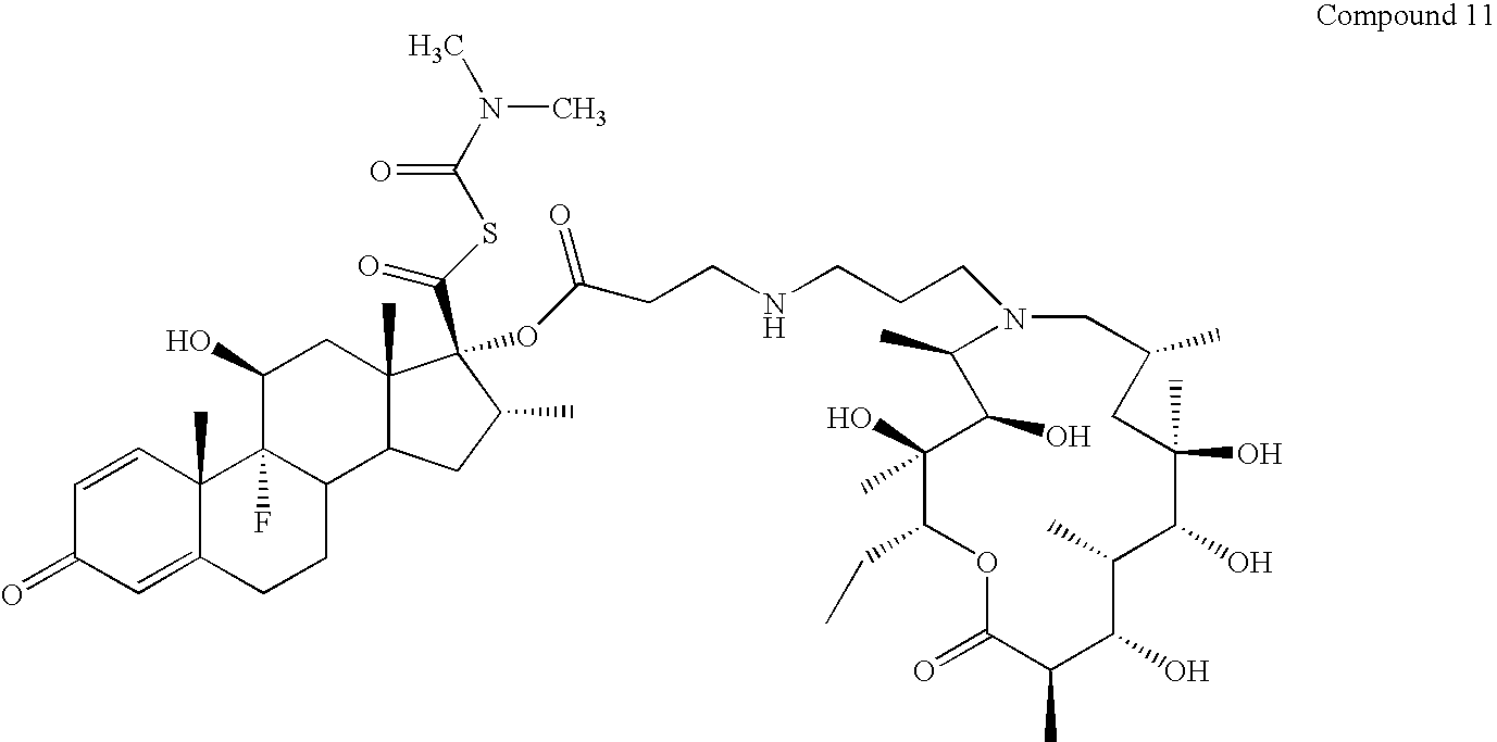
C1(O)(C)C(CC)OC(=O)C(C)C(O)C(C)C(O)C(O)(C)CC(C)CN(CCCNCCC(OC2(C(=O)SC(=O)N(C)C)C3(C)C(C4CCC5=CC(=O)C=CC5(C)C4(F)C(O)C3)CC2C)=O)C(C)C1O
